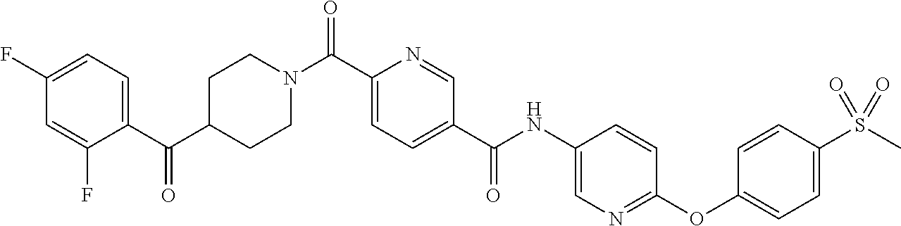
C1(F)=CC=C(C(C2CCN(C(C3=CC=C(C(NC4=CN=C(OC5=CC=C(S(=O)(C)=O)C=C5)C=C4)=O)C=N3)=O)CC2)=O)C(F)=C1
